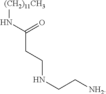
[(CH2)11CH3]NC(CCNCC[NH2])=O
